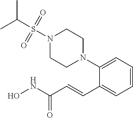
CC(S(=O)(=O)N1CCN(C2=CC=CC=C2C=CC(NO)=O)CC1)C
